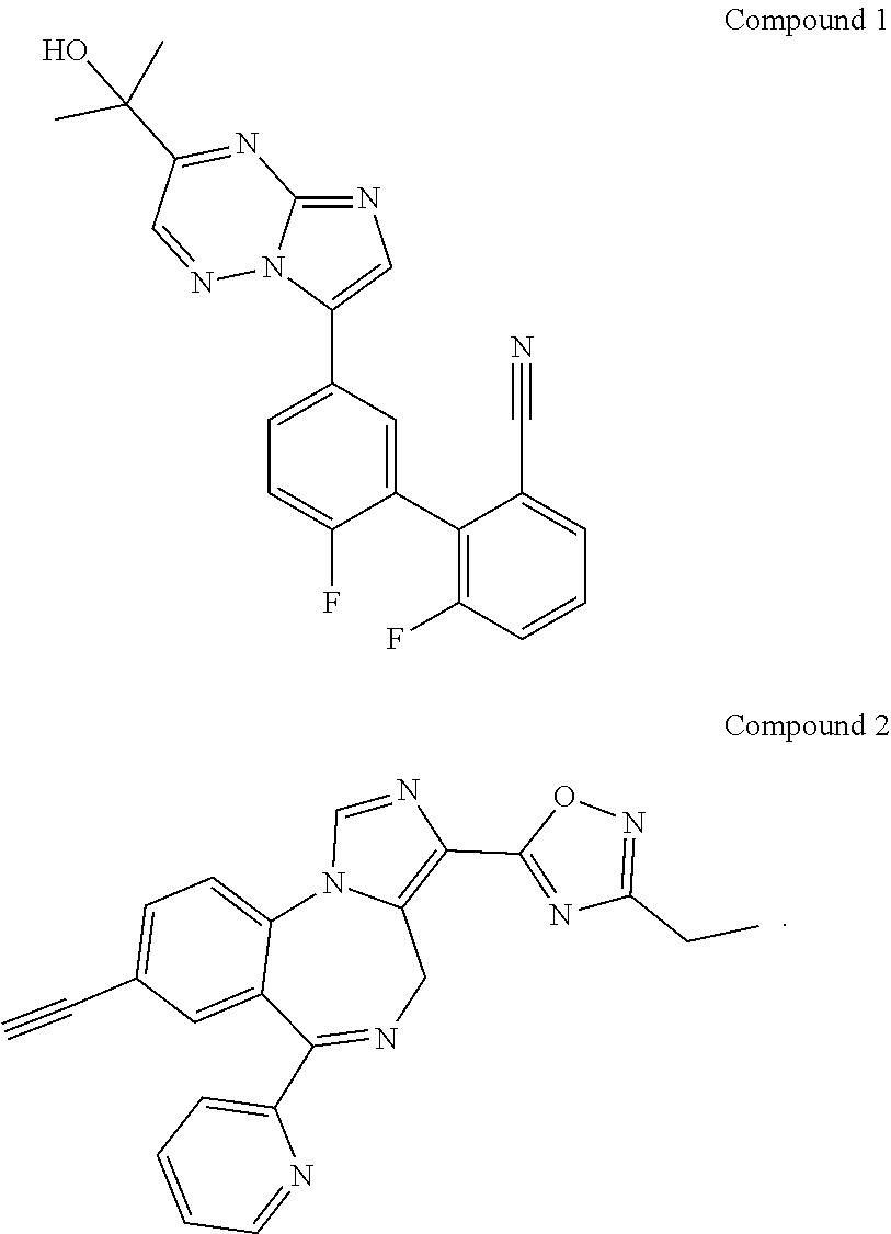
C1(C2=CC(C3=CN=C4N3N=CC(C(C)(C)O)=N4)=CC=C2F)=C(F)C=CC=C1C#N.N1=C(C2=CC=CC=N2)C2=CC(C#C)=CC=C2N2C(=C(C3=NC(CC)=NO3)N=C2)C1
